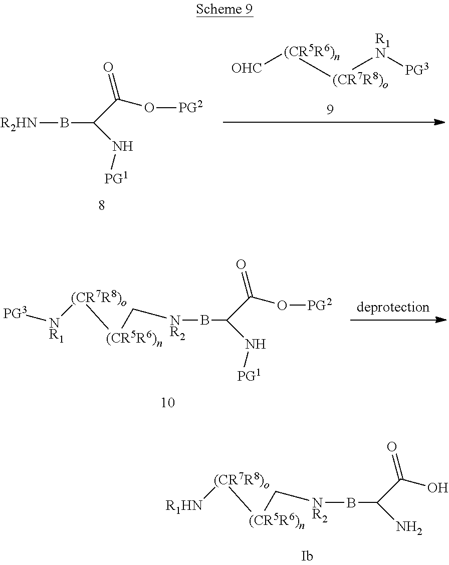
[OHC][(CR5R6)n][(CR7R8)o][R1N][PG3].B(C(C(=O)O[PG2])N[PG1])[R2HN].B(C(C(=O)O[PG2])N[PG1])[NR2]C[(CR5R6)n][(CR7R8)o][NR1][PG3].B(C(C(=O)O)N)[NR2]C[(CR5R6)n][(CR7R8)o][R1HN]
